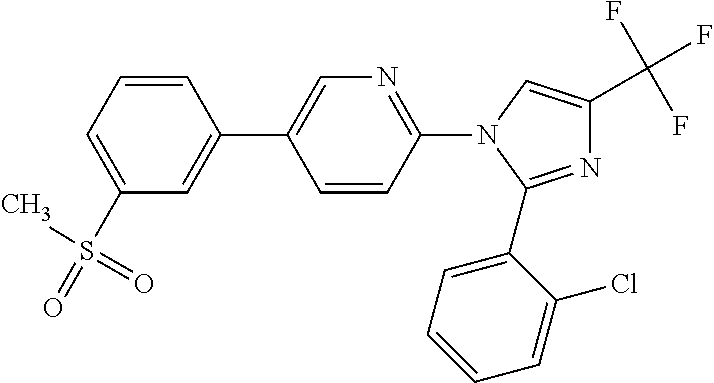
N1=C(C2=CC=CC=C2Cl)N(C2=NC=C(C3=CC(S(C)(=O)=O)=CC=C3)C=C2)C=C1C(F)(F)F
